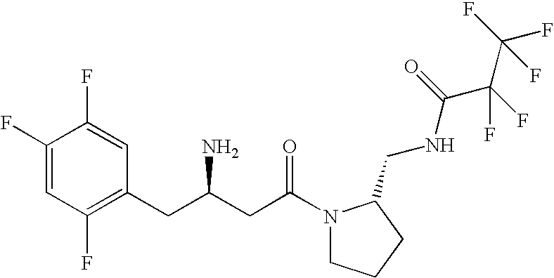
C1(F)=CC(F)=C(CC(CC(=O)N2CCCC2CNC(C(F)(C(F)(F)F)F)=O)N)C=C1F
